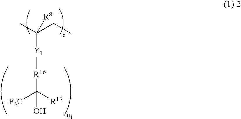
CC(CC)([R8])[Y1][R16]C([F3C])([R17])O
